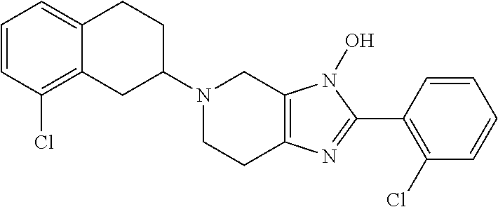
C12=CC=CC(Cl)=C1CC(N1CCC3=C(C1)N(O)C(C1=C(Cl)C=CC=C1)=N3)CC2
